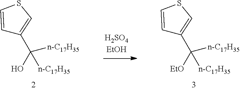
C1=CSC=C1C([n-C17H35])(O)[n-C17H35].C1=CSC=C1C([n-C17H35])([EtO])[n-C17H35]
